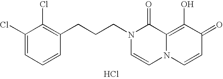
C1(CCCN2C=CN3C(=C(O)C(=O)C=C3)C2=O)=C(Cl)C(Cl)=CC=C1.Cl
